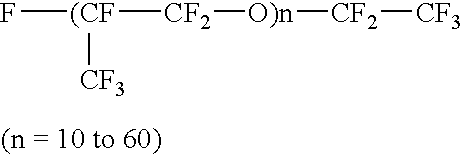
[(CF](F)([CF2][O)n][CF2][CF3])[CF3]
